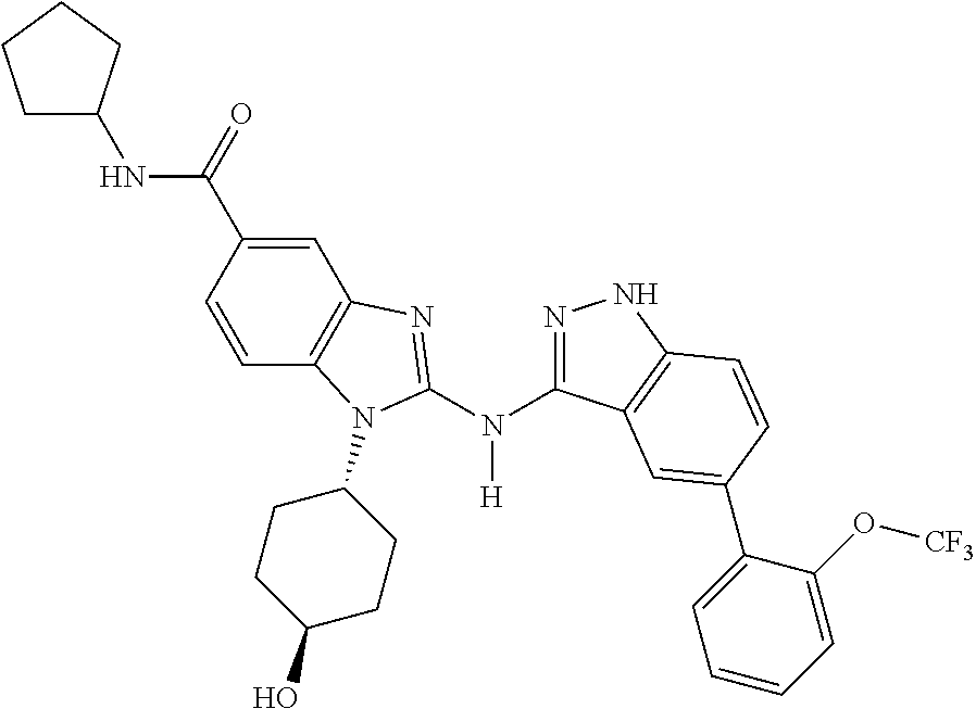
N([H])(C1=NNC2=C1C=C(C1=CC=CC=C1O[CF3])C=C2)C1=NC2=C(C=CC(C(=O)NC3CCCC3)=C2)N1C1CCC(O)CC1
